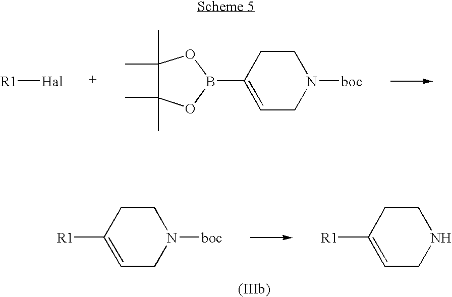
C1(C)(C)C(C)(C)OB(C2=CCN([boc])CC2)O1.[R1][Hal].C1CC([R1])=CCN1[boc].C1CC([R1])=CCN1
